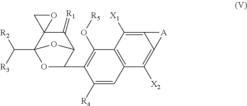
C1(C2=C(O[R5])C3=C(C=C2[R4])C([X2])=C2C(=C3[X1])[A]2)C2C(=[R1])C3(C(C([R3])[R2])(O1)O2)OC3
